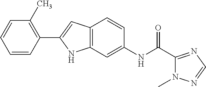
C1(C2=CC3=C(N2)C=C(NC(=O)C2=NC=NN2C)C=C3)=C(C)C=CC=C1
